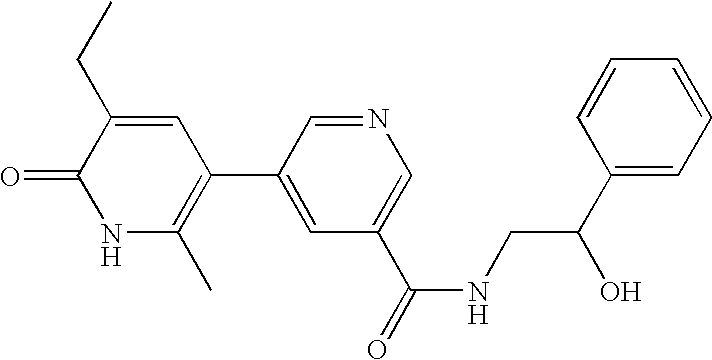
C1(=O)NC(C)=C(C2=CC(C(=O)NCC(O)C3=CC=CC=C3)=CN=C2)C=C1CC
